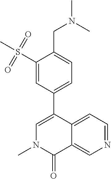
N1(C)C(=O)C2=CN=CC=C2C(C2=CC=C(CN(C)C)C(S(C)(=O)=O)=C2)=C1
